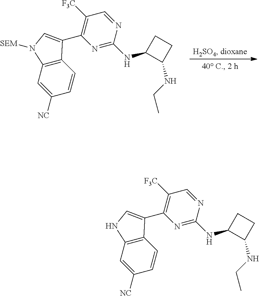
N1=C(NC2C(NCC)CC2)N=CC([F3C])=C1C1=CN([SEM])C2=C1C=CC([NC])=C2.N1=C(NC2C(NCC)CC2)N=CC([F3C])=C1C1=CNC2=C1C=CC([NC])=C2
